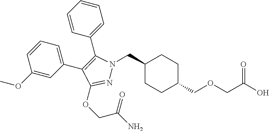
C1(CN2N=C(OCC(N)=O)C(C3=CC=CC(OC)=C3)=C2C2=CC=CC=C2)CCC(COCC(O)=O)CC1
